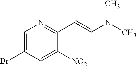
C1=C(Br)C=C([NO2])C(C=CN(C)C)=N1
